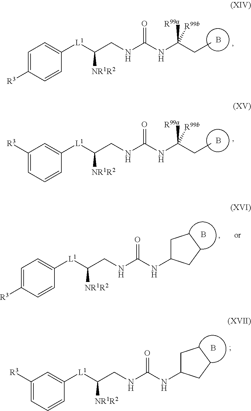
C1=C([R3])C=CC([L1]C(CNC(NC(CC)([R99b])[R99a])=O)[NR1R2])=C1.B.C1([R3])=CC=CC([L1]C(CNC(NC(CC)([R99b])[R99a])=O)[NR1R2])=C1.B.C1=C([R3])C=CC([L1]C(CNC(NC2CCCC2)=O)[NR1R2])=C1.B.C1([R3])=CC=CC([L1]C(CNC(NC2CCCC2)=O)[NR1R2])=C1.B
